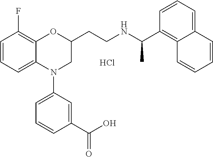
Cl.C1=CC=C2C(=C1F)OC(CCNC(C1=C3C(=CC=C1)C=CC=C3)C)CN2C1=CC=CC(C(O)=O)=C1
